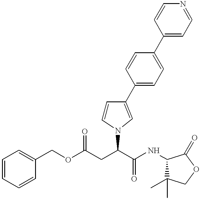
O(C(CC(C(NC1C(C)(C)COC1=O)=O)N1C=CC(C2=CC=C(C3=CC=NC=C3)C=C2)=C1)=O)CC1=CC=CC=C1
